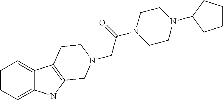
C1=CC=C2C(=C1)C1=C(N2)CN(CC(=O)N2CCN(C3CCCC3)CC2)CC1
